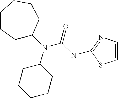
C1CCC(N(C(=O)NC2=NC=CS2)C2CCCCCC2)CC1
